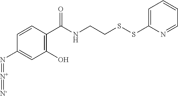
C1=CC(C(NCCSSC2=CC=CC=N2)=O)=C(O)C=C1N=[N+]=[N-]
